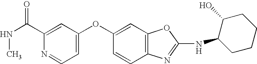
C1(C(NC)=O)=CC(OC2=CC3=C(C=C2)N=C(NC2CCCCC2O)O3)=CC=N1
